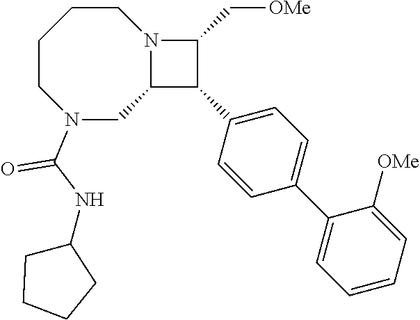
C1CCCN(C(NC2CCCC2)=O)CC2N1C(C[OMe])C2C1=CC=C(C2=CC=CC=C2[OMe])C=C1
